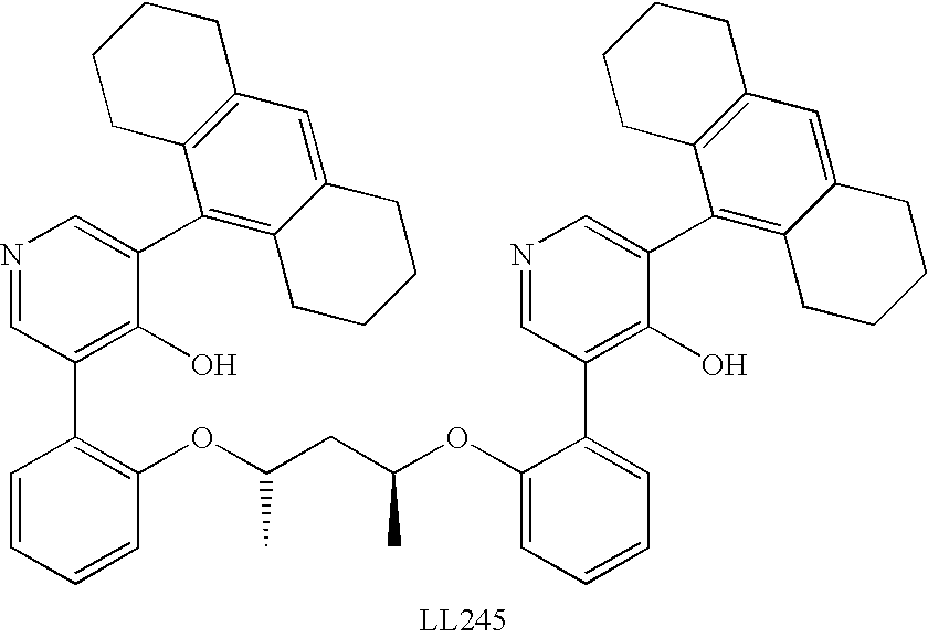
C1(C2=C3C(=CC4=C2CCCC4)CCCC3)=CN=CC(C2=C(OC(CC(C)OC3=CC=CC=C3C3=C(O)C(C4=C5C(=CC6=C4CCCC6)CCCC5)=CN=C3)C)C=CC=C2)=C1O
